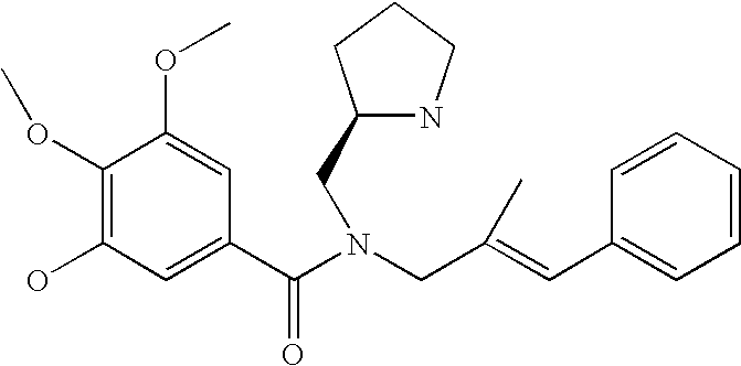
C1(OC)=C(O)C=C(C(N(CC(=CC2=CC=CC=C2)C)CC2NCCC2)=O)C=C1OC
